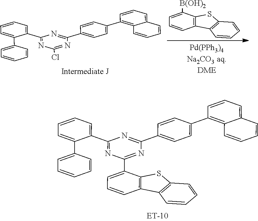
C1=C([B(OH)2])C2=C(C=C1)C1=C(S2)C=CC=C1.C1(C2=CC=CC=C2C2=CC=CC=C2)=NC(Cl)=NC(C2=CC=C(C3=C4C(=CC=C3)C=CC=C4)C=C2)=N1.C1(C2=CC=CC=C2C2=CC=CC=C2)=NC(C2=CC=CC3=C2SC2=C3C=CC=C2)=NC(C2=CC=C(C3=C4C(=CC=C3)C=CC=C4)C=C2)=N1
